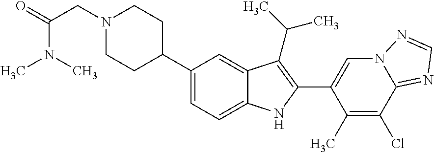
N1(CC(=O)N(C)C)CCC(C2=CC=C3C(=C2)C(C(C)C)=C(C2=CN4C(=NC=N4)C(Cl)=C2C)N3)CC1
